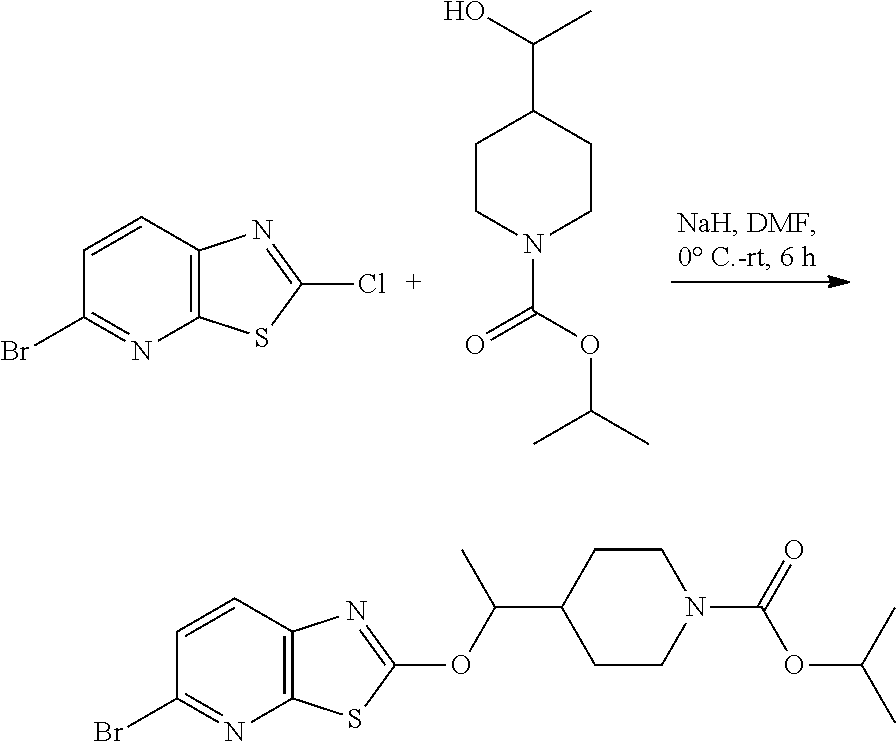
C1=CC2=C(N=C1Br)SC(Cl)=N2.C1CN(C(OC(C)C)=O)CCC1C(O)C.C1=CC2=C(N=C1Br)SC(OC(C1CCN(C(=O)OC(C)C)CC1)C)=N2
